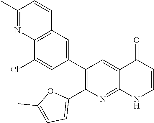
C12=C(C=C(C3=C(C4=CC=C(C)O4)N=C4C(=C3)C(=O)C=CN4)C=C1Cl)C=CC(C)=N2
